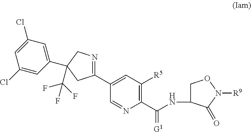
C1(C(NC2CON([R9])C2=O)=[G1])=C([R5])C=C(C2=NCC(C3=CC(Cl)=CC(Cl)=C3)(C(F)(F)F)C2)C=N1
